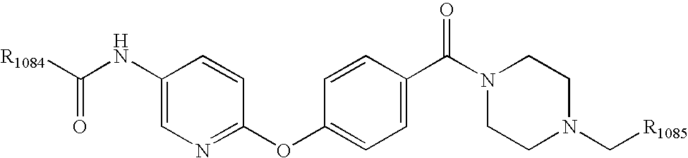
C1(NC([R1084])=O)=CN=C(OC2=CC=C(C(N3CCN(C[R1085])CC3)=O)C=C2)C=C1
